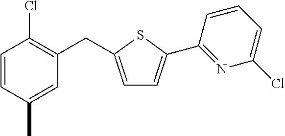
C1=CC(C)=CC(CC2=CC=C(C3=NC(Cl)=CC=C3)S2)=C1Cl
